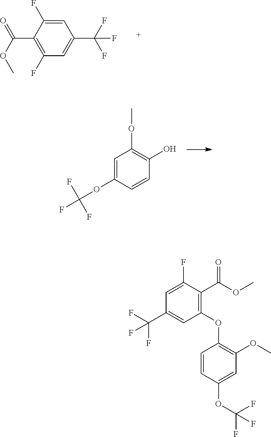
COC(C1=C(F)C=C(C(F)(F)F)C=C1F)=O.C1=C(OC(F)(F)F)C=CC(O)=C1OC.C1=C(F)C(C(OC)=O)=C(OC2=C(OC)C=C(OC(F)(F)F)C=C2)C=C1C(F)(F)F
